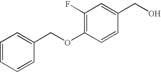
C1(F)=C(OCC2=CC=CC=C2)C=CC(CO)=C1
